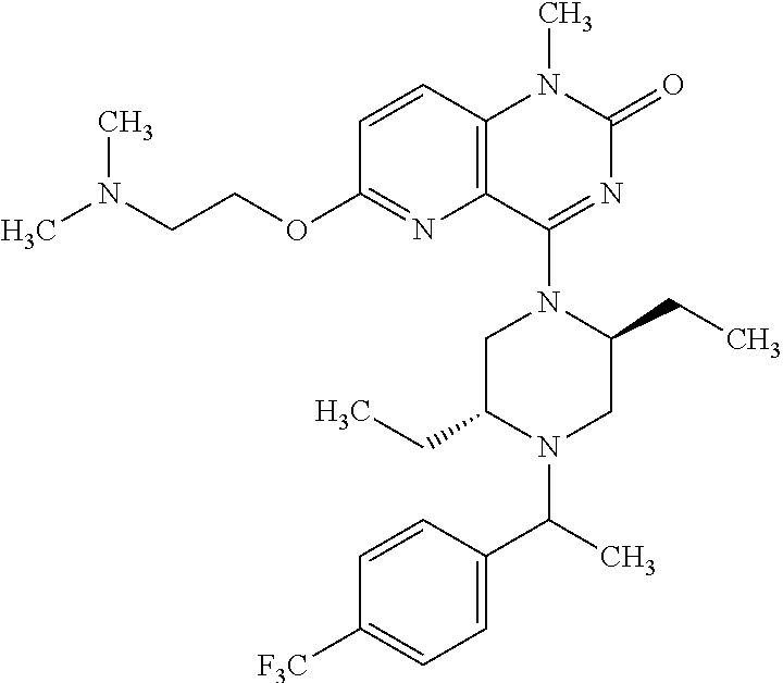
C12=C(C(N3CC(CC)N(C(C)C4=CC=C([F3C])C=C4)CC3CC)=NC(=O)N1C)N=C(OCCN(C)C)C=C2
